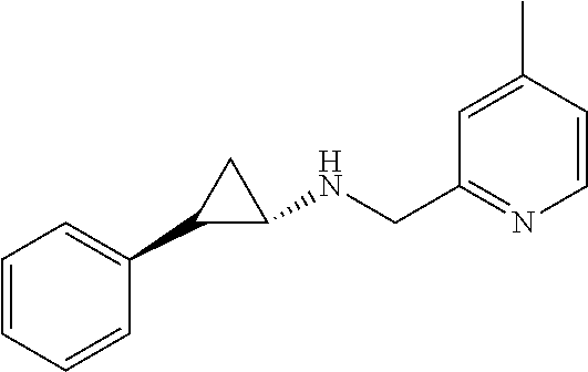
C1=CC=CC(C2C(NCC3=NC=CC(C)=C3)C2)=C1
